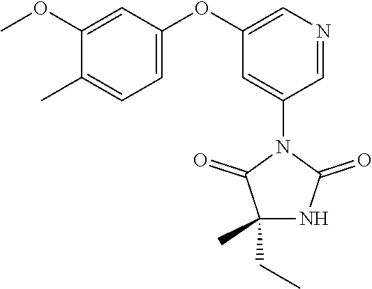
C1(N2C(=O)NC(C)(CC)C2=O)=CC(OC2=CC=C(C)C(OC)=C2)=CN=C1
